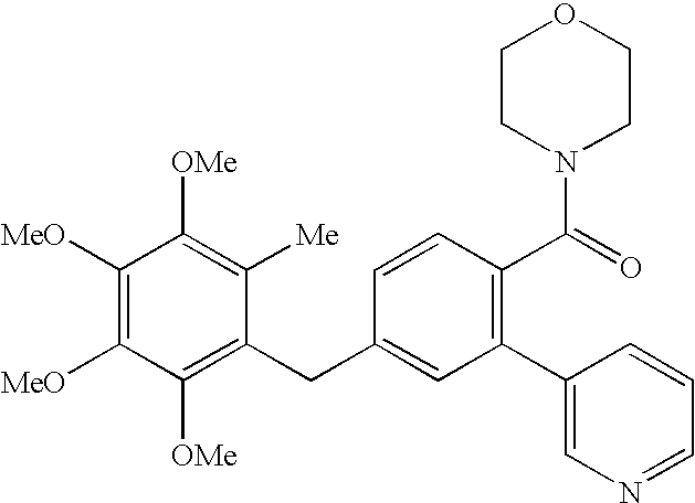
C1([MeO])=C([MeO])C([OMe])=C(CC2=CC(C3=CN=CC=C3)=C(C(=O)N3CCOCC3)C=C2)C([Me])=C1[OMe]
